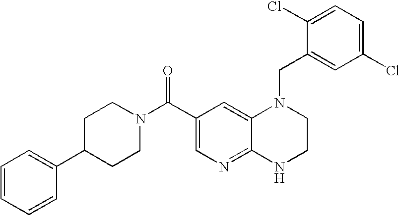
C12=NC=C(C(N3CCC(C4=CC=CC=C4)CC3)=O)C=C1N(CC1=CC(Cl)=CC=C1Cl)CCN2
